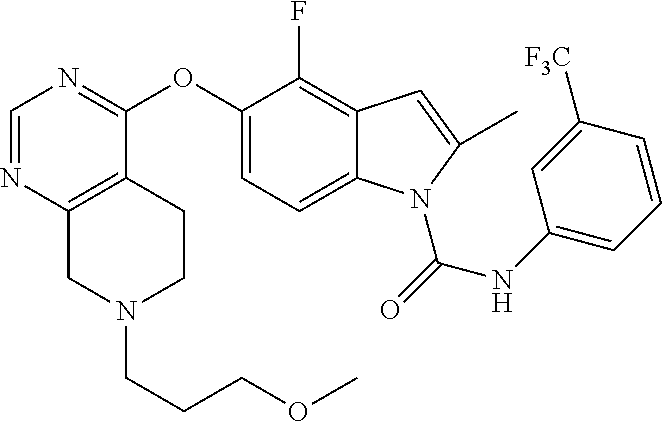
C1(OC2=NC=NC3=C2CCN(CCCOC)C3)=CC=C2C(=C1F)C=C(C)N2C(=O)NC1=CC=CC([F3C])=C1
